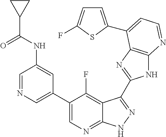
C1=NC=C(C2=CN=C3C(=C2F)C(C2=NC4=C(N2)N=CC=C4C2=CC=C(F)S2)=NN3)C=C1NC(C1CC1)=O
